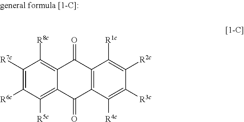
C1([R7c])=C([R6c])C([R5c])=C2C(=C1[R8c])C(=O)C1=C(C2=O)C([R4c])=C([R3c])C([R2c])=C1[R1c]
